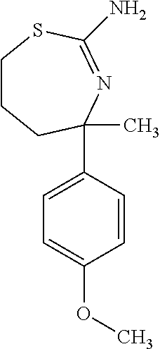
C1CCC(C2=CC=C(OC)C=C2)(C)N=C(N)S1
